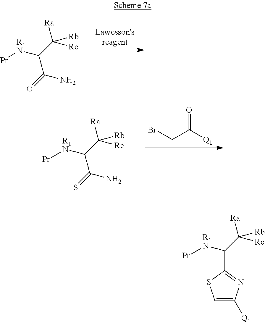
C(C(=O)N)(C([Rc])([Ra])[Rb])[R1N][Pr].C(C(=S)N)(C([Rc])([Ra])[Rb])[R1N][Pr].[Q1]C(CBr)=O.C(C([Rc])([Ra])[Rb])([R1N][Pr])C1=NC([Q1])=CS1
